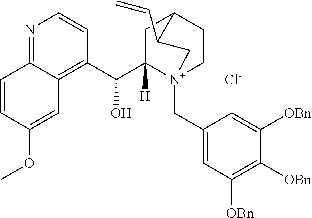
N1=C2C(=C(C(C3([H])[N+]4(CC5=CC([OBn])=C([OBn])C([OBn])=C5)CCC(C3)C(C=C)C4)O)C=C1)C=C(OC)C=C2.[Cl-]
